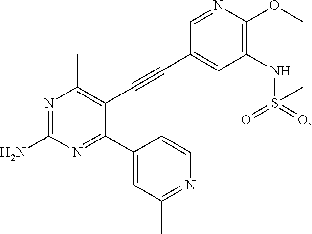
N1=C(N)N=C(C2=CC(C)=NC=C2)C(C#CC2=CC(NS(=O)(=O)C)=C(OC)N=C2)=C1C
